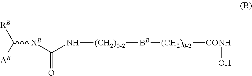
[RB]C([AB])[XB]C(N[(CH2)0-2][BB][(CH2)0-2][CONH]O)=O
